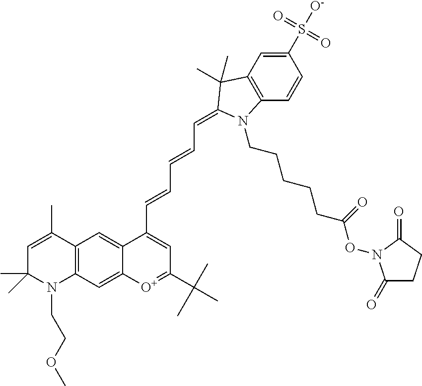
C1=C(C)C2=C(N(CCOC)C1(C)C)C=C1C(=C2)C(C=CC=CC=C2C(C)(C)C3=C(C=CC(S([O-])(=O)=O)=C3)N2CCCCCC(ON2C(=O)CCC2=O)=O)=CC(C(C)(C)C)=[O+]1
